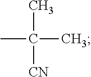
CC([CN])(C)C
